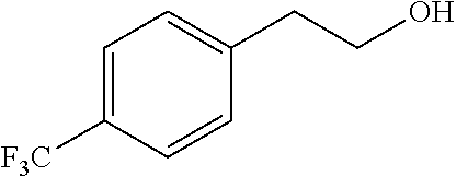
C1=C([F3C])C=CC(CCO)=C1
